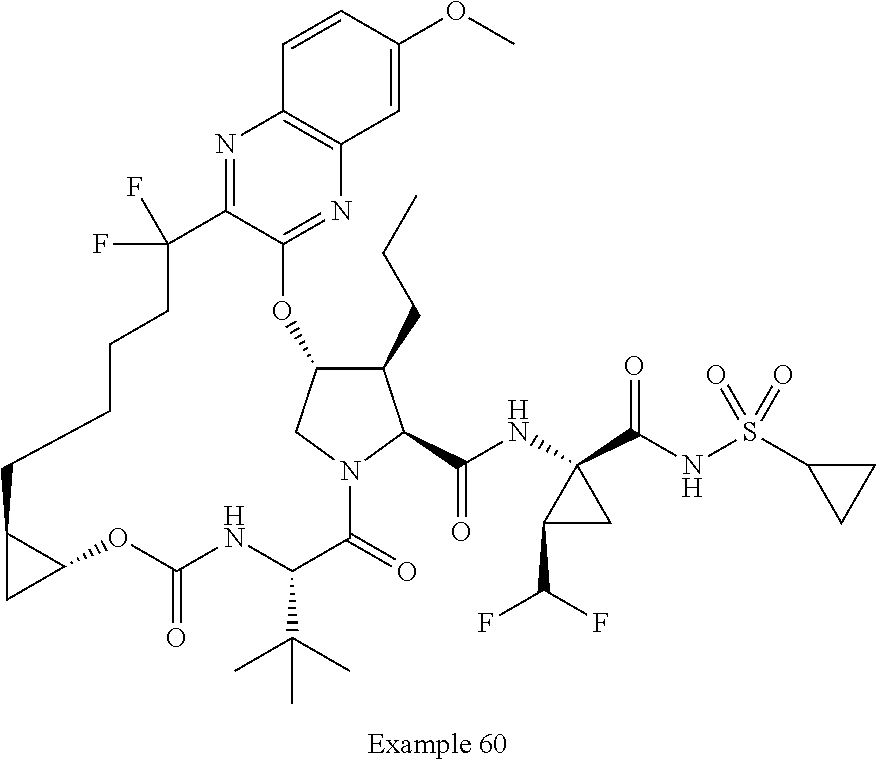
O1C(=O)NC(C(C)(C)C)C(=O)N2CC(C(CCC)C2C(=O)NC2(C(NS(=O)(=O)C3CC3)=O)C(C(F)F)C2)OC2=NC3=C(N=C2C(F)(F)CCCCC2C1C2)C=CC(OC)=C3
